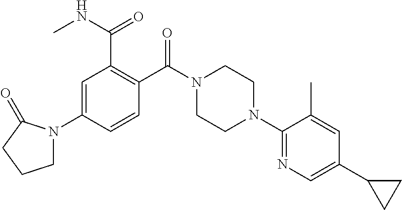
C1=C(N2CCCC2=O)C=CC(C(N2CCN(C3=NC=C(C4CC4)C=C3C)CC2)=O)=C1C(NC)=O
